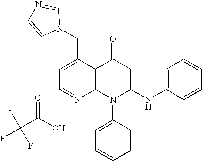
C1=NC2=C(C(CN3C=NC=C3)=C1)C(=O)C=C(NC1=CC=CC=C1)N2C1=CC=CC=C1.FC(C(O)=O)(F)F
